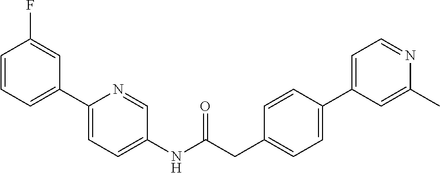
C1=CC=C(C2=CC=C(NC(CC3=CC=C(C4=CC=NC(C)=C4)C=C3)=O)C=N2)C=C1F
